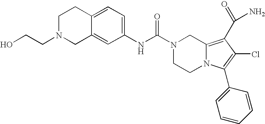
C1CN2C(=C(C(N)=O)C(Cl)=C2C2=CC=CC=C2)CN1C(NC1=CC=C2C(=C1)CN(CCO)CC2)=O
